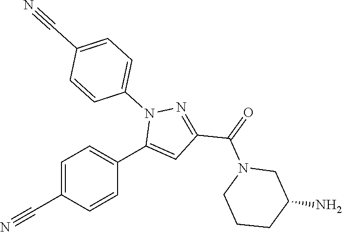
C1=C(C#N)C=CC(C2=CC(C(=O)N3CCCC(N)C3)=NN2C2=CC=C(C#N)C=C2)=C1
